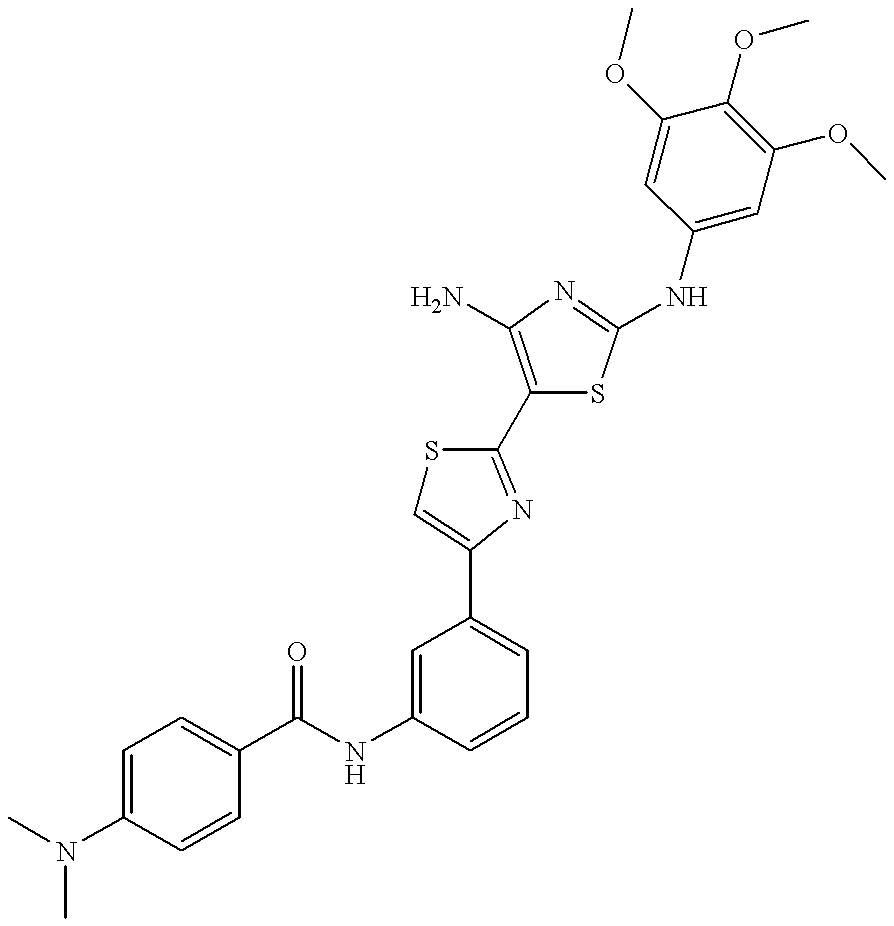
C(NC1=CC(C2=CSC(C3=C(N)N=C(NC4=CC(OC)=C(OC)C(OC)=C4)S3)=N2)=CC=C1)(=O)C1=CC=C(N(C)C)C=C1
